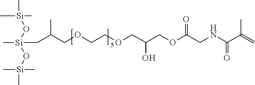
C(C(COCCOCC(COC(CNC(C(=C)C)=O)=O)O)C)[Si](C)(O[Si](C)(C)C)O[Si](C)(C)C
